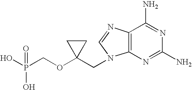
OP(COC1(CN2C3=C(C(N)=NC(N)=N3)N=C2)CC1)(O)=O
